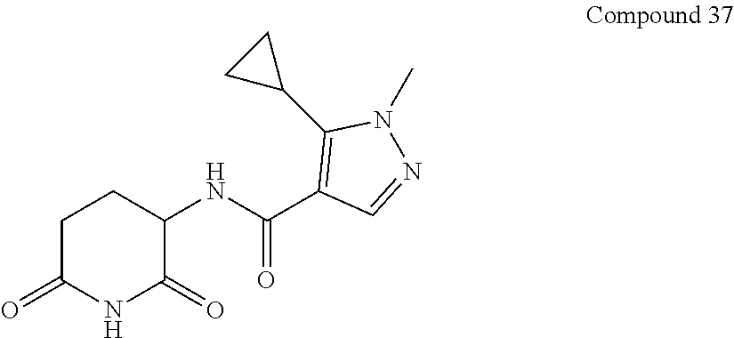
C1(NC(C2=C(C3CC3)N(C)N=C2)=O)C(=O)NC(=O)CC1
